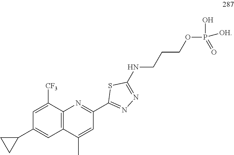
C1=C([CF3])C2=C(C=C1C1CC1)C(C)=CC(C1=NN=C(NCCCOP(=O)(O)[OH])S1)=N2
